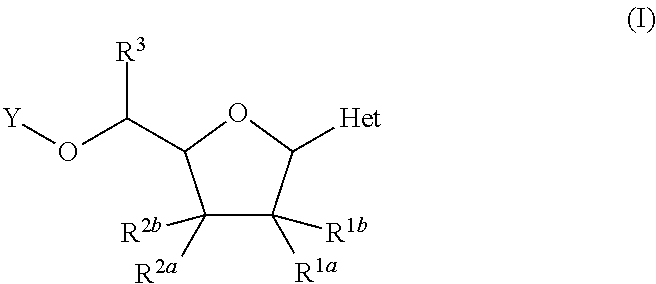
[R3]C(C1C([R2a])([R2b])C([R1a])([R1b])C([Het])O1)O[Y]
